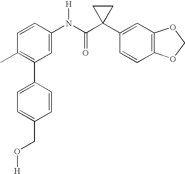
C1=CC(N(C(C2(C3=CC4=C(C=C3)OCO4)CC2)=O)[H])=CC(C2=CC=C(CO[H])C=C2)=C1C
